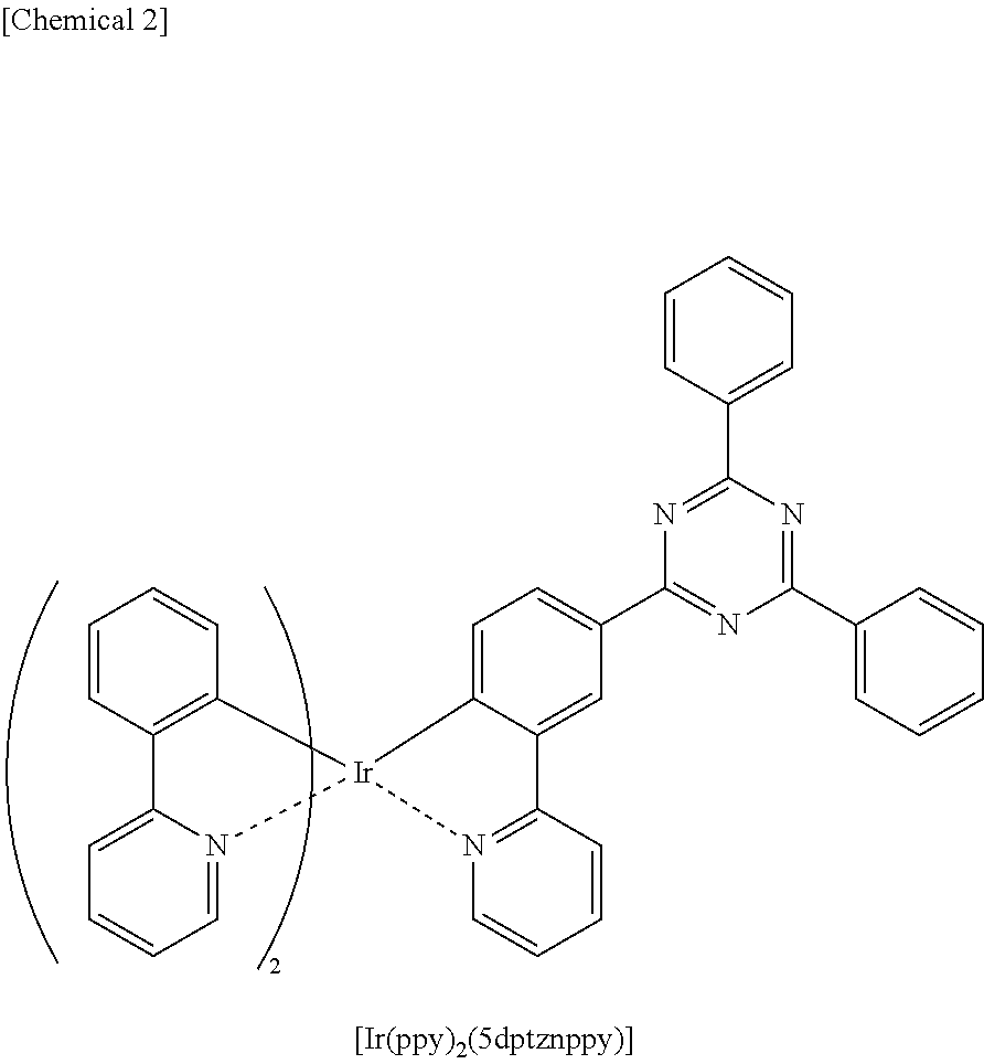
C12=C(C=CC=C1)[Ir]1(N3=CC=CC=C23)C2=CC=C(C3=NC(C4=CC=CC=C4)=NC(C4=CC=CC=C4)=N3)C=C2C2=N1C=CC=C2
